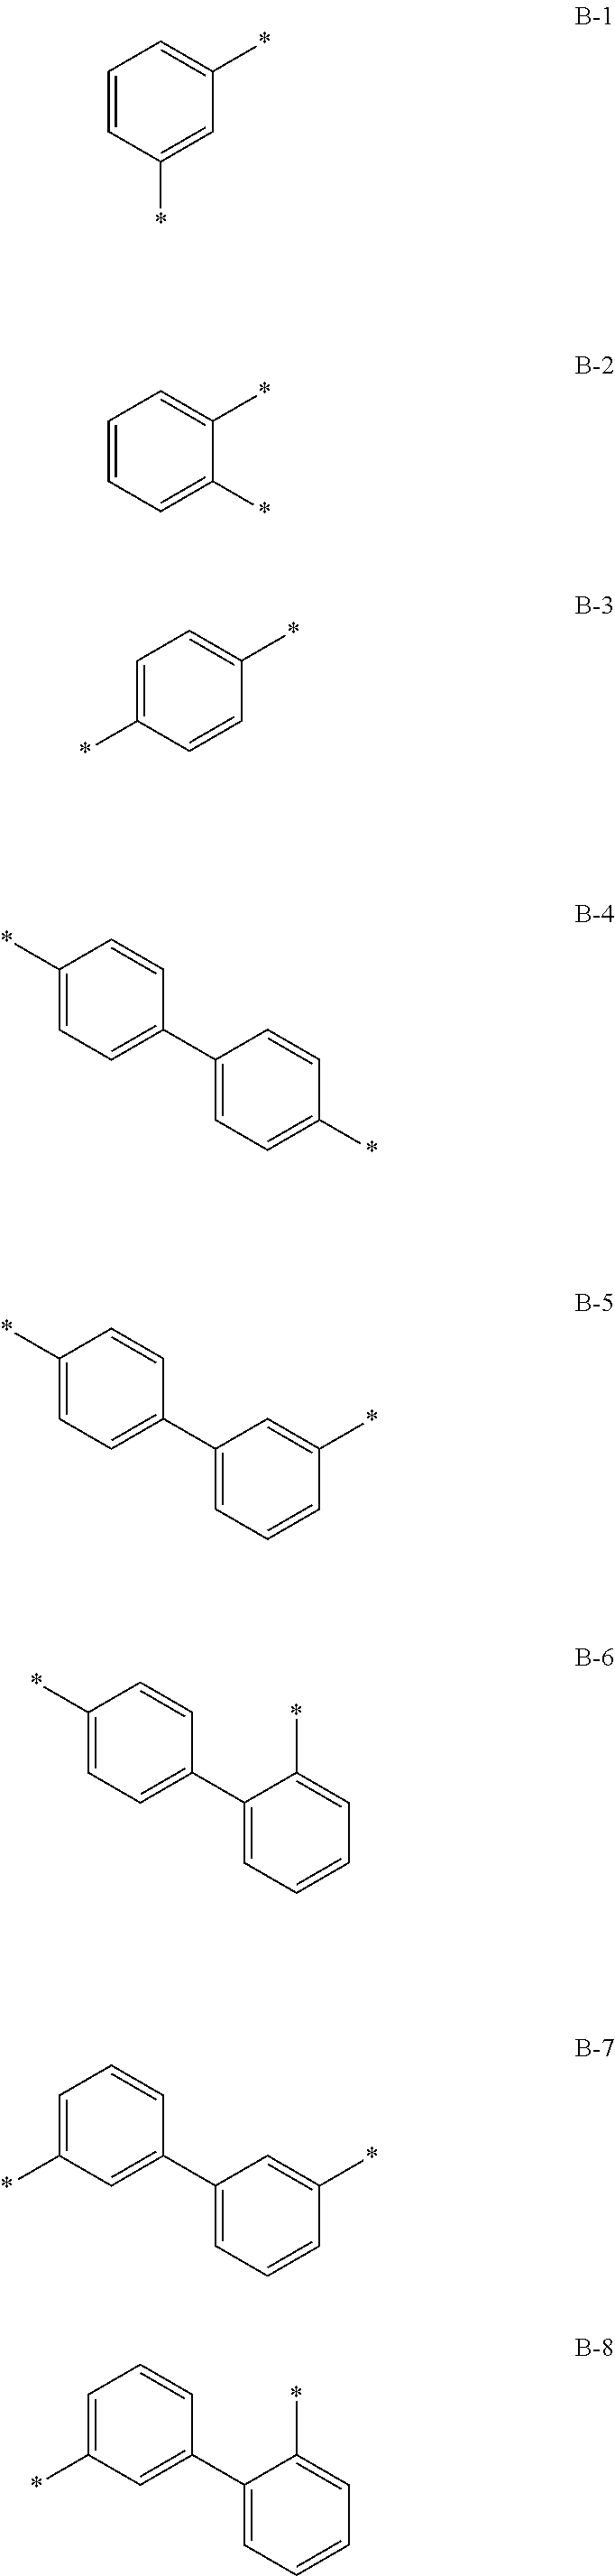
C1=CC(*)=CC(*)=C1.C1=CC=C(*)C(*)=C1.C1=C(*)C=CC(*)=C1.C1(C2=CC=C(*)C=C2)=CC=C(*)C=C1.C1(C2=CC=C(*)C=C2)=CC=CC(*)=C1.C1(C2=CC=C(*)C=C2)=CC=CC=C1*.C1(C2=CC(*)=CC=C2)=CC=CC(*)=C1.C1(C2=CC(*)=CC=C2)=CC=CC=C1*
